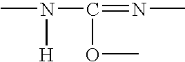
CN(C(=NC)OC)[H]
